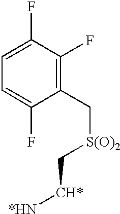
C1=C(F)C(F)=C(C[S(O)2]C[CH*][*HN])C(F)=C1
